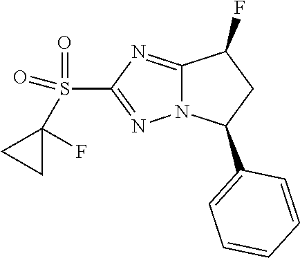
C12=NC(S(C3(F)CC3)(=O)=O)=NN1C(C1=CC=CC=C1)CC2F
